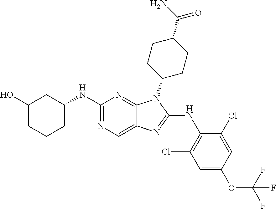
C1(NC2CC(O)CCC2)=NC=C2C(=N1)N(C1CCC(C(N)=O)CC1)C(NC1=C(Cl)C=C(OC(F)(F)F)C=C1Cl)=N2
